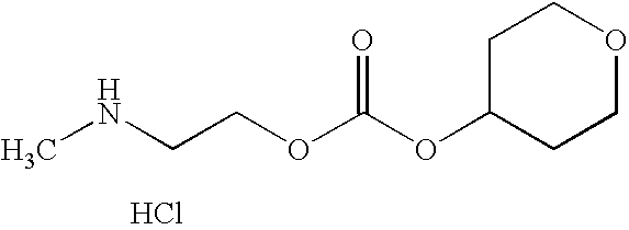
O=C(OC1CCOCC1)OCCNC.Cl
